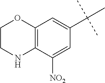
C12=C(C([NO2])=CC(C(C)(C)C)=C1)NCCO2
